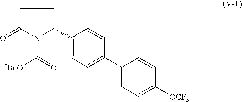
O=C1N(C([tBuO])=O)C(C2=CC=C(C3=CC=C([OCF3])C=C3)C=C2)CC1
